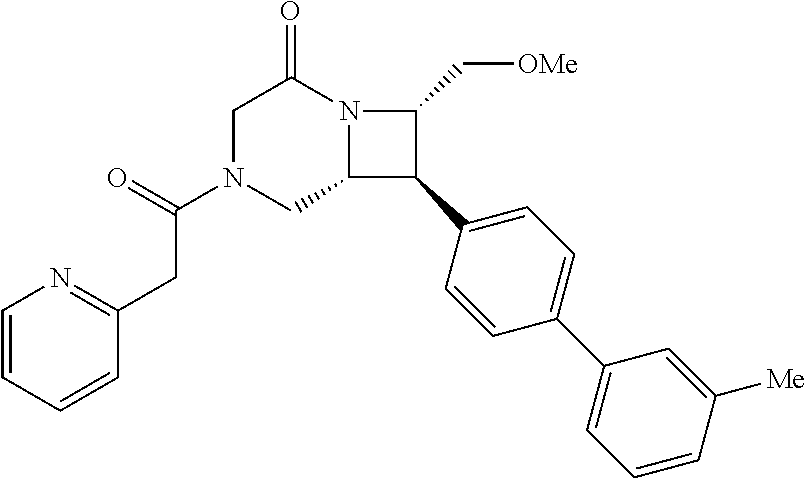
C1N(C(=O)CC2=NC=CC=C2)CC2N(C1=O)C(C[OMe])C2C1=CC=C(C2=CC=CC([Me])=C2)C=C1
